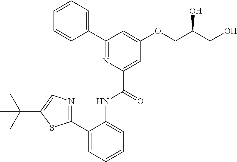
C1(C2=NC(C(=O)NC3=CC=CC=C3C3=NC=C(C(C)(C)C)S3)=CC(OCC(CO)O)=C2)=CC=CC=C1
